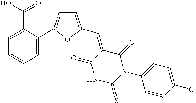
C1=C(C(O)=O)C(C2=CC=C(C=C3C(=O)NC(=S)N(C4=CC=C(Cl)C=C4)C3=O)O2)=CC=C1
